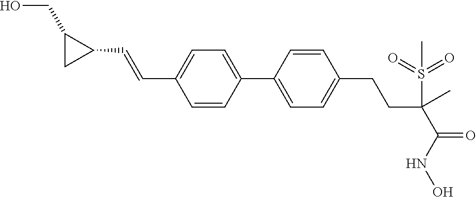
C1(C2=CC=C(C=CC3C(CO)C3)C=C2)=CC=C(CCC(C(=O)NO)(C)S(=O)(=O)C)C=C1
